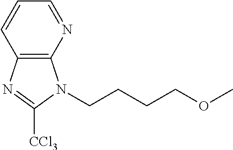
C12=C(N=CC=C1)N(CCCCOC)C([CCl3])=N2
